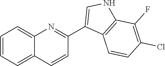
C1=CC2=CC=CC=C2N=C1C1=CNC2=C1C=CC(Cl)=C2F
